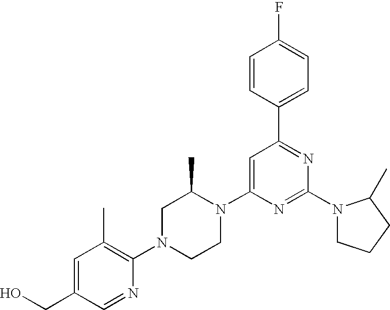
C1=C(CO)C=NC(N2CCN(C3=CC(C4=CC=C(F)C=C4)=NC(N4CCCC4C)=N3)C(C)C2)=C1C
